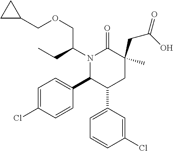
N1(C(CC)COCC2CC2)C(C2=CC=C(Cl)C=C2)C(C2=CC=CC(Cl)=C2)CC(CC(O)=O)(C)C1=O
